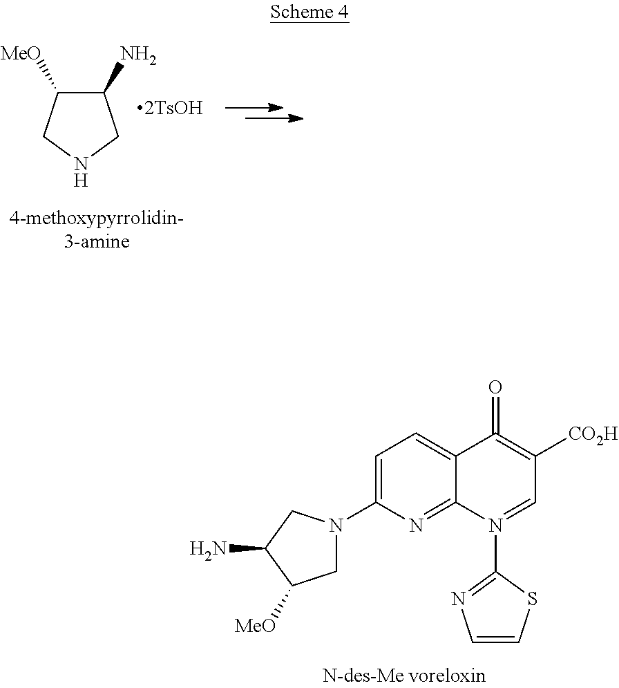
C1(N)C([MeO])CNC1.[2TsOH].C1=C(N2CC([MeO])C(N)C2)N=C2C(=C1)C(=O)=C([CO2H])C=N2C1=NC=CS1
